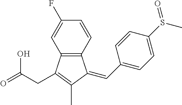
C12=C(C=CC(F)=C1)C(=CC1=CC=C(S(C)=O)C=C1)C(C)=C2CC(O)=O
